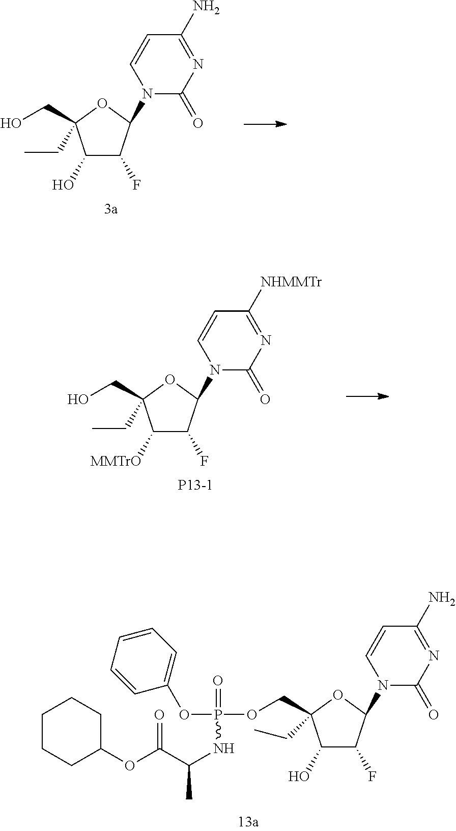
C1(O)C(F)C(N2C(=O)N=C(N)C=C2)OC1(COP(OC1=CC=CC=C1)(=O)NC(C(OC1CCCCC1)=O)C)CC.C1(O)C(F)C(N2C(=O)N=C(N)C=C2)OC1(CC)CO.C1([MMTrO])C(F)C(N2C(=O)N=C([NHMMTr])C=C2)OC1(CC)CO.[P13-1]
